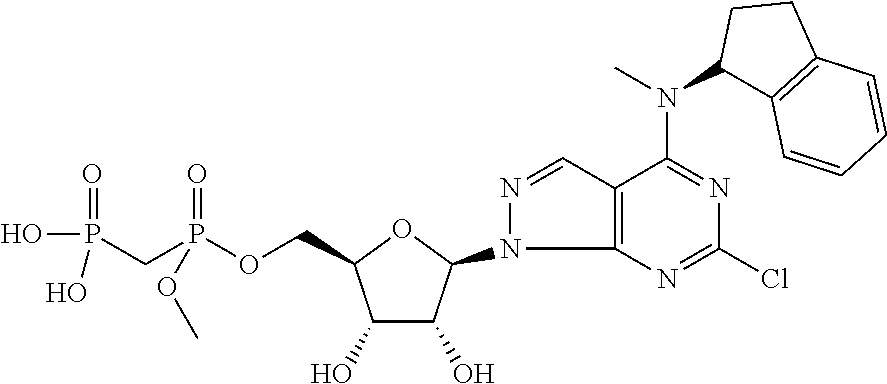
P(=O)(O)(O)CP(=O)(OCC1C(O)C(O)C(N2N=CC3=C2N=C(Cl)N=C3N(C)C2C3=C(C=CC=C3)CC2)O1)OC
